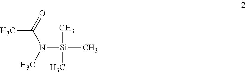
CC(=O)N(C)[Si](C)(C)C
